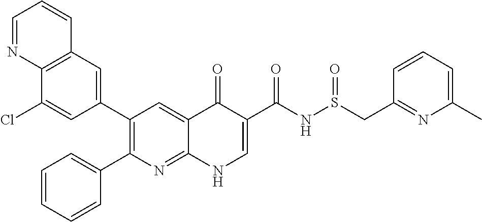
C12=C(C=C(C3=C(C4=CC=CC=C4)N=C4C(=C3)C(=O)C(C(NS(CC3=NC(C)=CC=C3)=O)=O)=CN4)C=C1Cl)C=CC=N2
